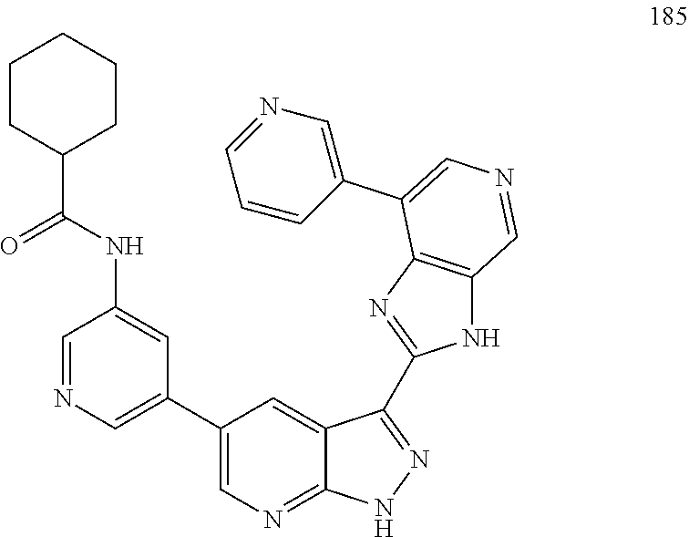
C1(C2=CN=CC(NC(C3CCCCC3)=O)=C2)=CN=C2C(=C1)C(C1=NC3=C(N1)C=NC=C3C1=CN=CC=C1)=NN2
